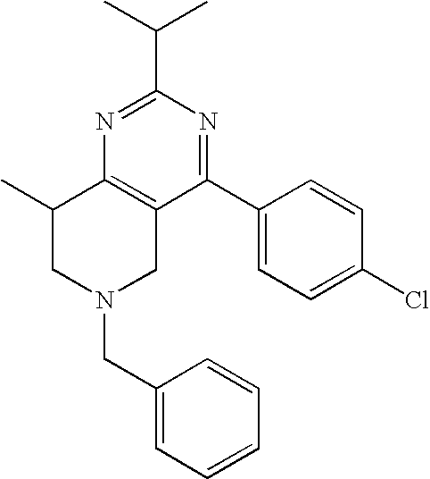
C1(C)CN(CC2=CC=CC=C2)CC2=C1N=C(C(C)C)N=C2C1=CC=C(Cl)C=C1
